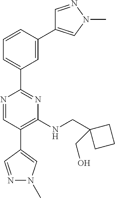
N1=CC(C2=CN(C)N=C2)=C(NCC2(CO)CCC2)N=C1C1=CC=CC(C2=CN(C)N=C2)=C1
